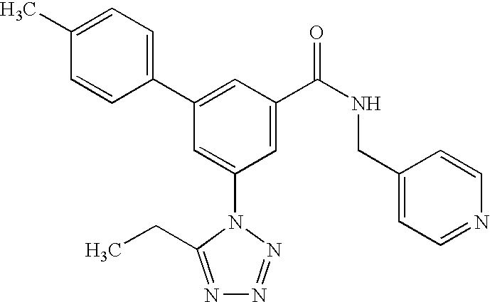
C1(C2=CC(C(NCC3=CC=NC=C3)=O)=CC(N3C(CC)=NN=N3)=C2)=CC=C(C)C=C1
